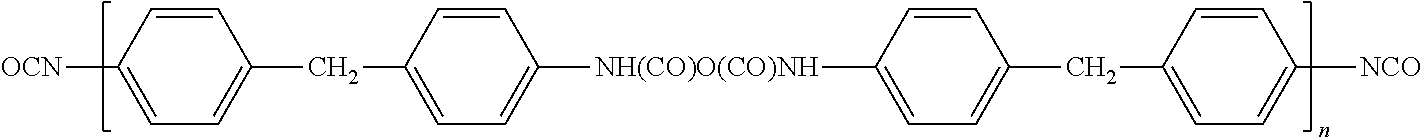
C1=CC([OCN])=CC=C1CC1=CC=C([NH(CO)O(CO)NH]C2=CC=C(CC3=CC=C([NCO])C=C3)C=C2)C=C1
